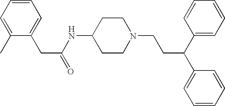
C1(CC(NC2CCN(CCC(C3=CC=CC=C3)C3=CC=CC=C3)CC2)=O)=CC=CC=C1C
